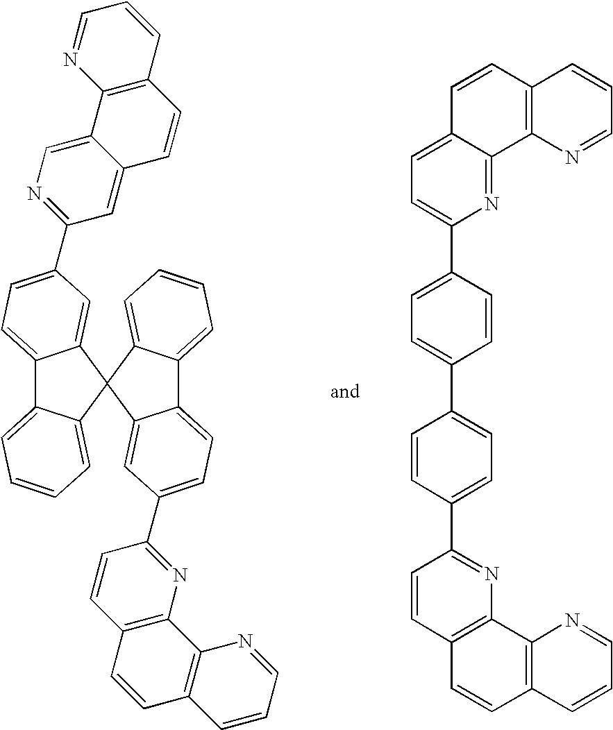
C12=CC=C(C3=NC=C4C(=C3)C=CC3=C4N=CC=C3)C=C1C1(C3=CC=CC=C23)C2=CC(C3=NC4=C(C=C3)C=CC3=C4N=CC=C3)=CC=C2C2=CC=CC=C12.C1=C(C2=CC=C3C(=N2)C2=C(C=C3)C=CC=N2)C=CC(C2=CC=C(C3=NC4=C(C=C3)C=CC3=C4N=CC=C3)C=C2)=C1
